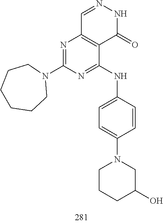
C1=NNC(=O)C2=C1N=C(N1CCCCCC1)N=C2NC1=CC=C(N2CCCC(O)C2)C=C1
